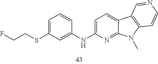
C1=C(NC2=CC(SCCF)=CC=C2)N=C2C(=C1)C1=C(N2C)C=CN=C1
